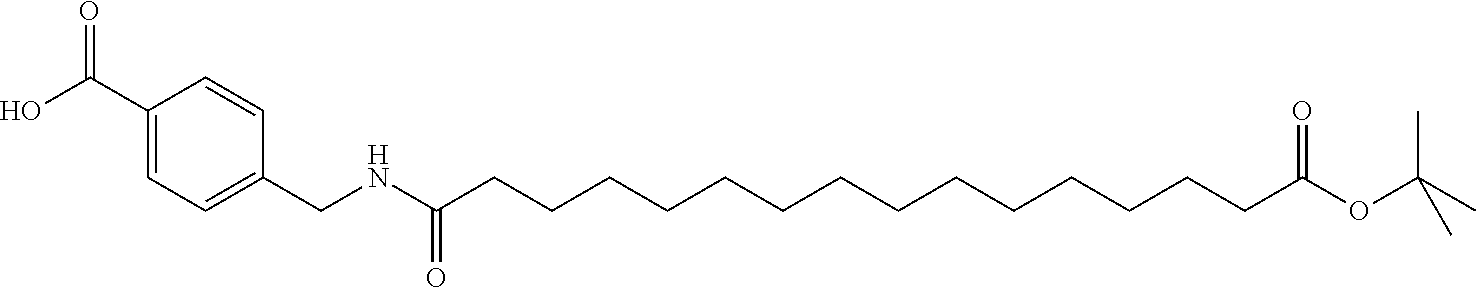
C(CCCCCCCCCCCCCCC(OC(C)(C)C)=O)(NCC1=CC=C(C(O)=O)C=C1)=O
